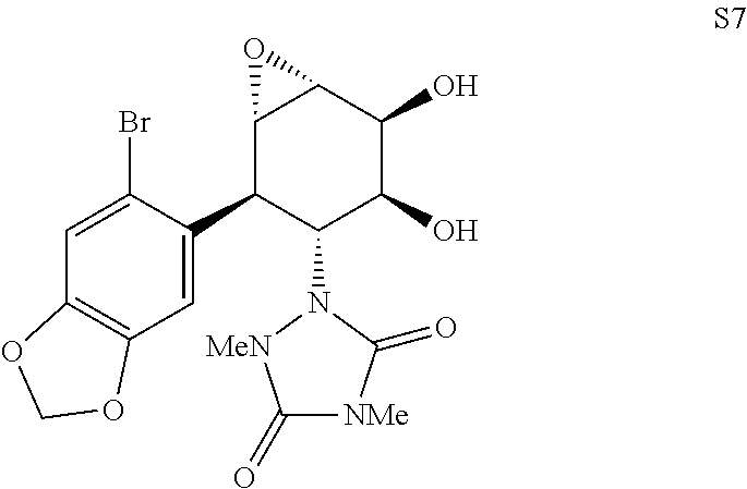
C12=C(C=C(C3C(N4[MeN]C(=O)[NMe]C4=O)C(O)C(O)C4C3O4)C(Br)=C1)OCO2
